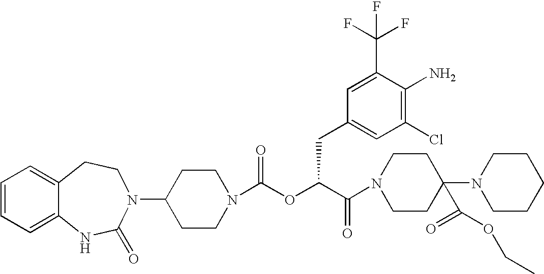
C1(N2C(=O)NC3=CC=CC=C3CC2)CCN(C(OC(C(=O)N2CCC(N3CCCCC3)(C(=O)OCC)CC2)CC2=CC(Cl)=C(N)C(C(F)(F)F)=C2)=O)CC1
